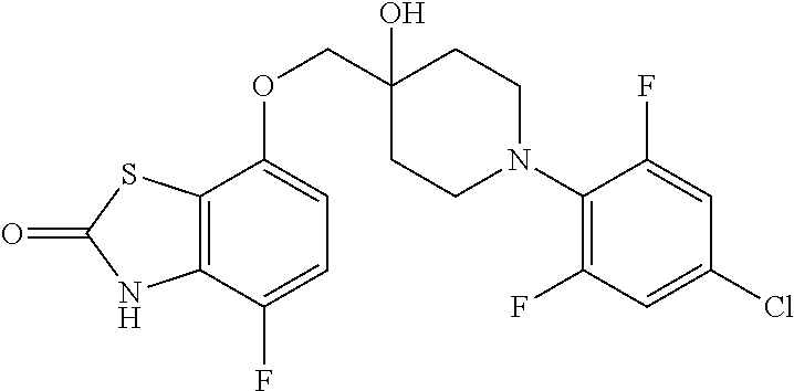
C1(N2CCC(O)(COC3=CC=C(F)C4=C3SC(=O)N4)CC2)=C(F)C=C(Cl)C=C1F
